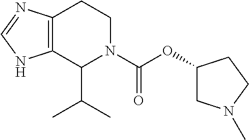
C12=C(C(C(C)C)N(C(OC3CN(C)CC3)=O)CC1)NC=N2
